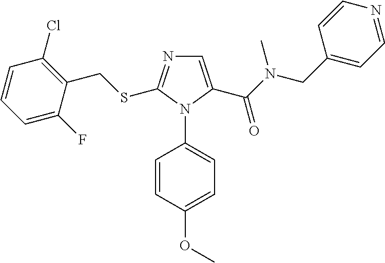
C1=C(C(N(CC2=CC=NC=C2)C)=O)N(C2=CC=C(OC)C=C2)C(SCC2=C(Cl)C=CC=C2F)=N1
